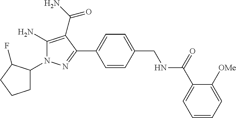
C1C(N2C(N)=C(C(N)=O)C(C3=CC=C(CNC(C4=CC=CC=C4[OMe])=O)C=C3)=N2)C(F)CC1
